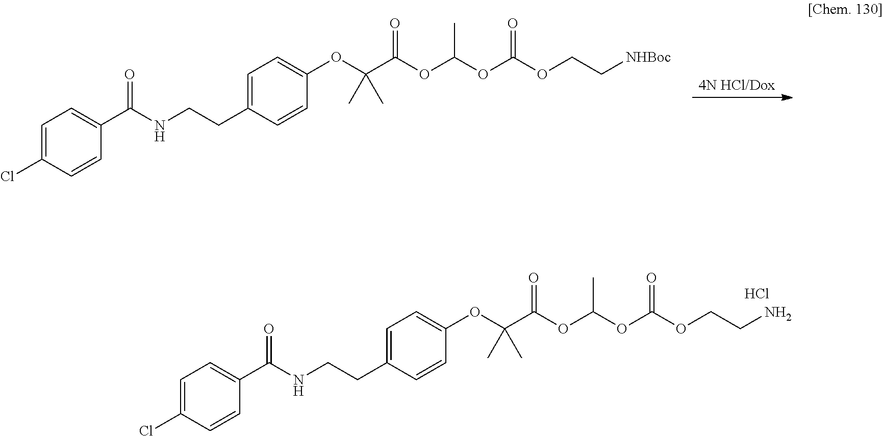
[4N HCl/Dox].C1=C(Cl)C=CC(C(NCCC2=CC=C(OC(C(=O)OC(C)OC(OCC[NHBoc])=O)(C)C)C=C2)=O)=C1.C1=C(Cl)C=CC(C(NCCC2=CC=C(OC(C(=O)OC(C)OC(OCCN)=O)(C)C)C=C2)=O)=C1.Cl
